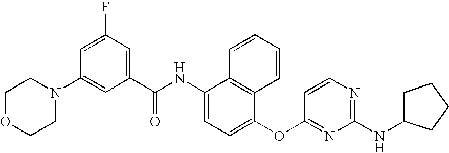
C1OCCN(C2=CC(C(NC3=CC=C(OC4=NC(NC5CCCC5)=NC=C4)C4=C3C=CC=C4)=O)=CC(F)=C2)C1
